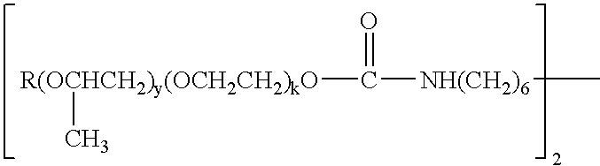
[R(OCHCH2)y(OCH2CH2)kO](C)C([NH(CH2)6]C)=O
